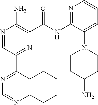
N1=CC(C2=NC=NC3=C2CCCC3)=NC(C(NC2=NC=CC=C2N2CCC(N)CC2)=O)=C1N
